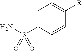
C1=C(S(N)(=O)=O)C=CC([R])=C1
